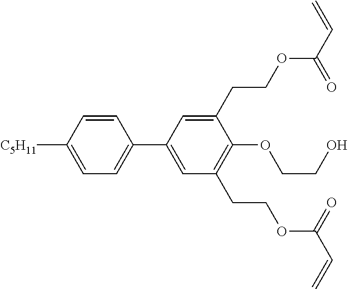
C1=CC([C5H11])=CC=C1C1=CC(CCOC(C=C)=O)=C(OCCO)C(CCOC(C=C)=O)=C1
